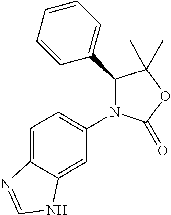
C1(C2=CC=CC=C2)N(C2=CC=C3C(=C2)NC=N3)C(=O)OC1(C)C
